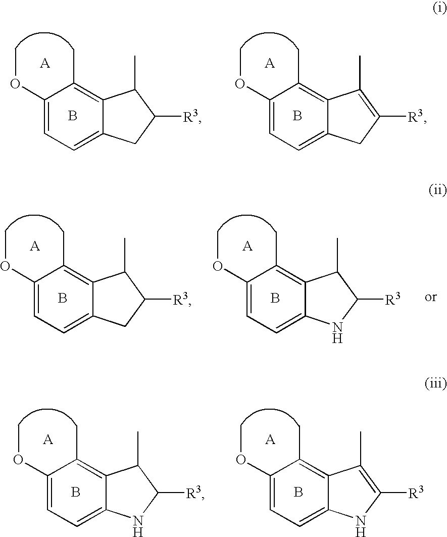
C1(OC)=CC=C2C(=C1C)C(C)C([R3])C2.B.C1(OC)=CC=C2C(=C1C)C(C)=C([R3])C2.B.C1(OC)=CC=C2C(=C1C)C(C)C([R3])N2.B.C1(OC)=CC=C2C(=C1C)C(C)C([R3])C2.B.C1(OC)=CC=C2C(=C1C)C(C)C([R3])N2.B.C1(OC)=CC=C2C(=C1C)C(C)=C([R3])N2.B
